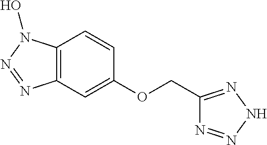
C12=C(C=C(OCC3=NNN=N3)C=C1)N=NN2O
